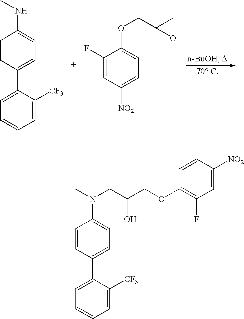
C1=C(C2=CC=C(NC)C=C2)C([CF3])=CC=C1.C1(F)=CC([NO2])=CC=C1OCC1OC1.C1=C(C2=CC=C(N(C)CC(COC3=C(F)C=C([NO2])C=C3)O)C=C2)C([CF3])=CC=C1
